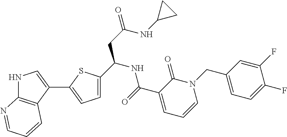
N1C2=C(C(C3=CC=C(C(NC(C4=CC=CN(CC5=CC=C(F)C(F)=C5)C4=O)=O)CC(=O)NC4CC4)S3)=C1)C=CC=N2
